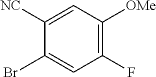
C1([NC])=CC([OMe])=C(F)C=C1Br
